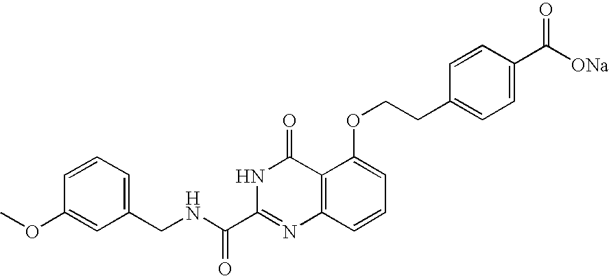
C1(CNC(C2=NC3=C(C(=O)N2)C(OCCC2=CC=C(C([ONa])=O)C=C2)=CC=C3)=O)=CC=CC(OC)=C1
